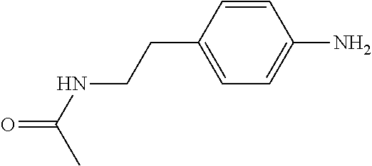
C1(CCNC(=O)C)=CC=C(N)C=C1
